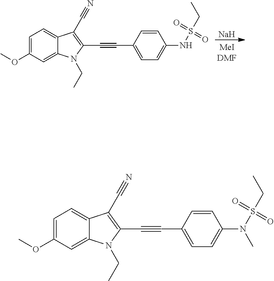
C1=C(OC)C=C2C(=C1)C(C#N)=C(C#CC1=CC=C(N(S(CC)(=O)=O)C)C=C1)N2CC.C1=C(OC)C=C2C(=C1)C(C#N)=C(C#CC1=CC=C(NS(CC)(=O)=O)C=C1)N2CC.[Na]
